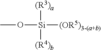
CO[Si]([(R3)a])([(R4)b])[(OR5)3-(a+b)]
